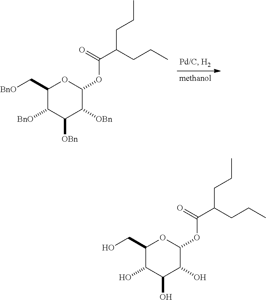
C1(C[BnO])C([BnO])C([OBn])C([OBn])C(OC(=O)C(CCC)CCC)O1.C1(CO)C(O)C(O)C(O)C(OC(=O)C(CCC)CCC)O1
